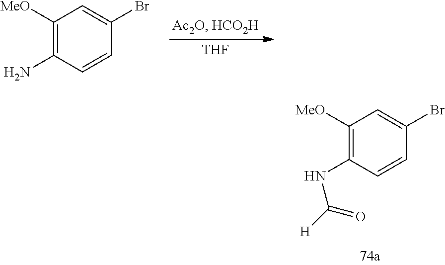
[THF].C1([MeO])=C(N)C=CC(Br)=C1.C1([MeO])=C(NC([H])=O)C=CC(Br)=C1
